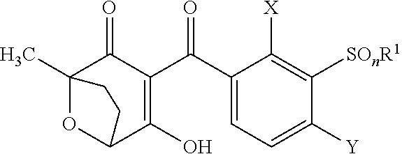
C1(C(C2=C(O)C3OC(C)(C2=O)CC3)=O)=CC=C([Y])C([SOnR1])=C1[X]
